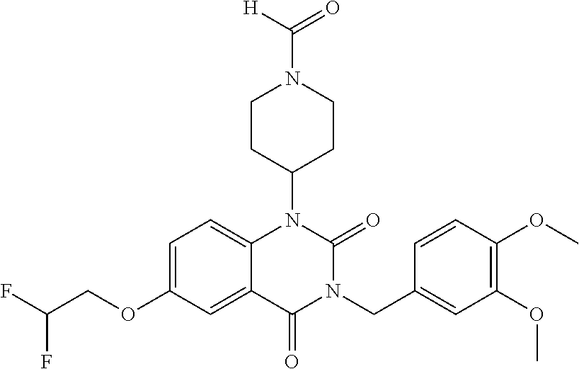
C1=C(OCC(F)F)C=C2C(=C1)N(C1CCN(C(=O)[H])CC1)C(=O)N(CC1=CC(OC)=C(OC)C=C1)C2=O
